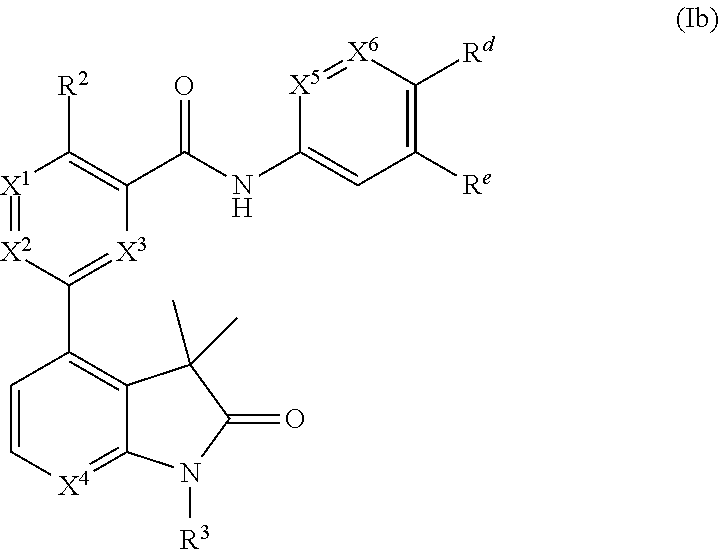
[X1]1=[X2]C(C2=C3C(=[X4]C=C2)N([R3])C(=O)C3(C)C)=[X3]C(C(NC2=CC([Re])=C([Rd])[X6]=[X5]2)=O)=C1[R2]
